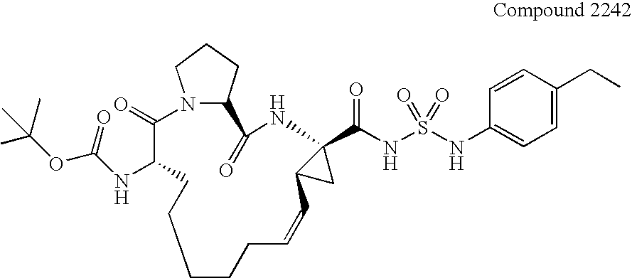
C1CCC=CC2CC2(C(NS(=O)(=O)NC2=CC=C(CC)C=C2)=O)NC(=O)C2CCCN2C(=O)C(NC(OC(C)(C)C)=O)CC1
